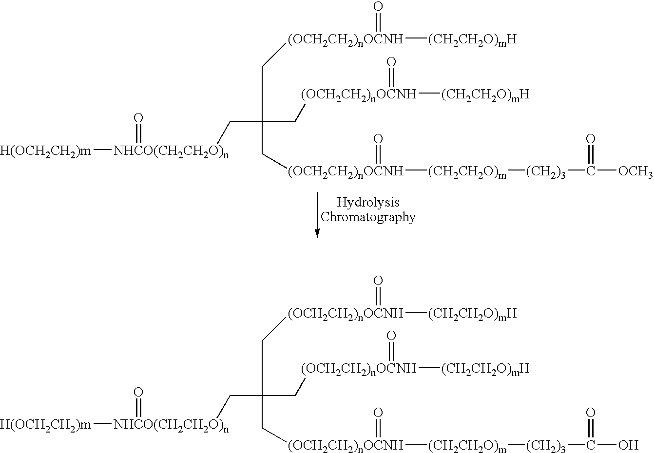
C([(OCH2CH2)nOCNH]([(CH2CH2O)mH])=O)C(C[(OCH2CH2)nOCNH]([(CH2CH2O)m][(CH2)3]C([OCH3])=O)=O)(C[(OCH2CH2)nOCNH]([(CH2CH2O)mH])=O)C[NHCO(CH2CH2O)n]([H(OCH2CH2)m])=O.C([(OCH2CH2)nOCNH]([(CH2CH2O)mH])=O)C(C[(OCH2CH2)nOCNH]([(CH2CH2O)m][(CH2)3]C(O)=O)=O)(C[(OCH2CH2)nOCNH]([(CH2CH2O)mH])=O)C[NHCO(CH2CH2O)n]([H(OCH2CH2)m])=O
